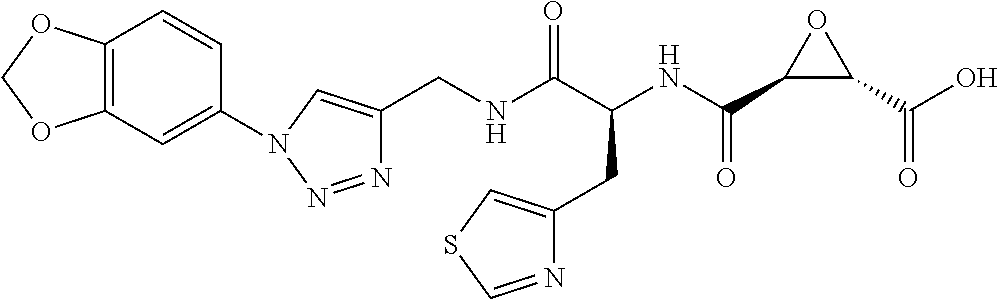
C(NC(C(NC(C1C(C(O)=O)O1)=O)CC1=CSC=N1)=O)C1=CN(C2=CC3=C(C=C2)OCO3)N=N1
